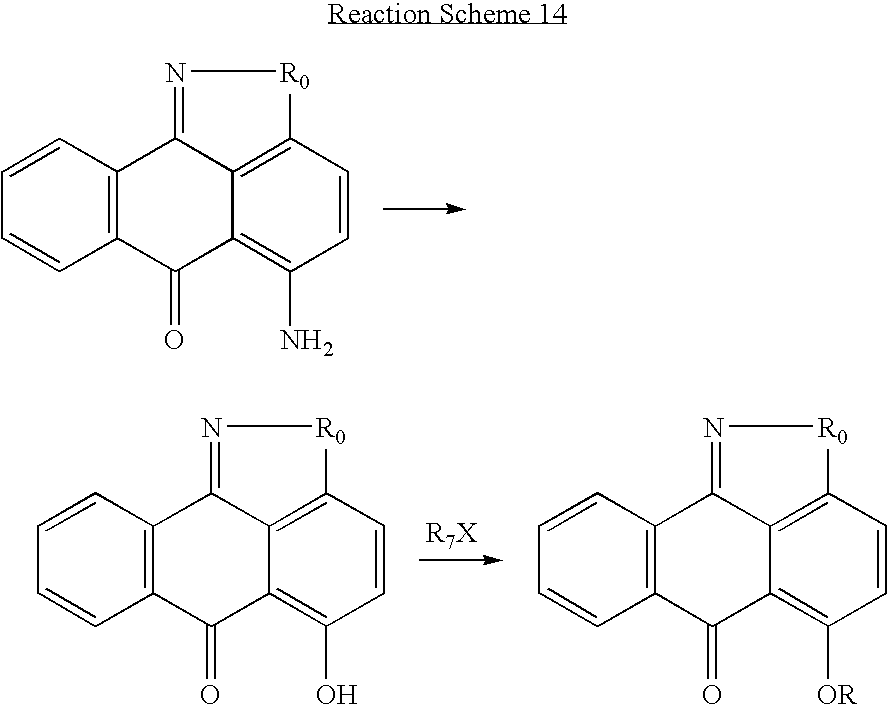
C1=CC2=C(C=C1)C(=O)C1=C(N)C=CC3=C1C2=N[R0]3.C1=CC2=C(C=C1)C(=O)C1=C(O)C=CC3=C1C2=N[R0]3.C1=CC2=C(C=C1)C(=O)C1=C([OR])C=CC3=C1C2=N[R0]3
